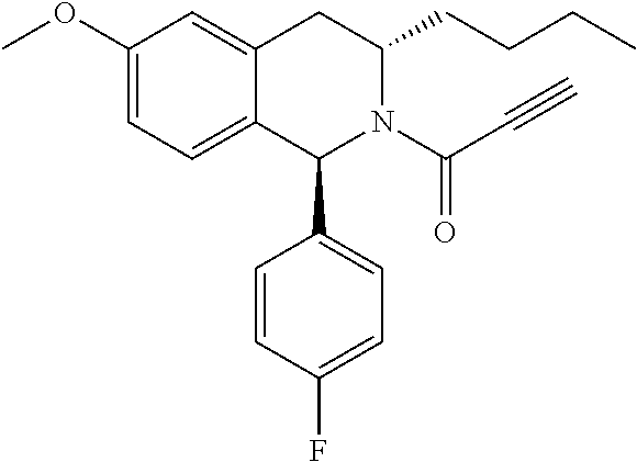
C1(OC)=CC=C2C(=C1)CC(CCCC)N(C(C#C)=O)C2C1=CC=C(F)C=C1
